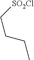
C(CCC)[SO2Cl]
